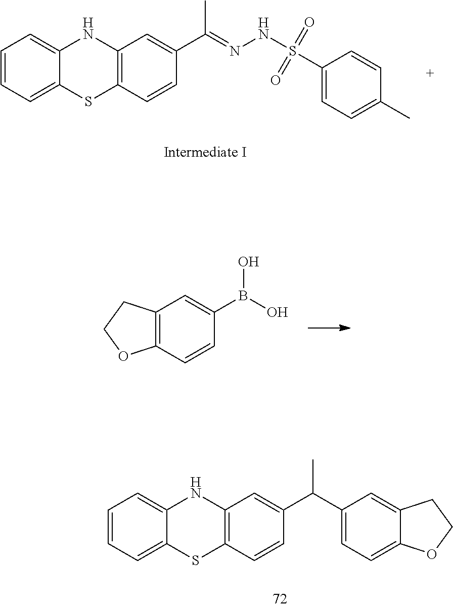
C1=CC=C2C(=C1)NC1=C(S2)C=CC(C(=NNS(=O)(=O)C2=CC=C(C)C=C2)C)=C1.C1(B(O)O)=CC2=C(C=C1)OCC2.C1=CC=C2C(=C1)NC1=C(S2)C=CC(C(C2=CC=C3C(=C2)CCO3)C)=C1
